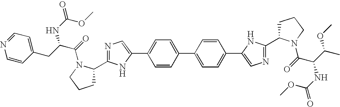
C1CCN(C(=O)C(NC(=O)OC)C(C)OC)C1C1=NC=C(C2=CC=C(C3=CC=C(C4=CN=C(C5CCCN5C(=O)C(CC5=CC=NC=C5)NC(=O)OC)N4)C=C3)C=C2)N1
